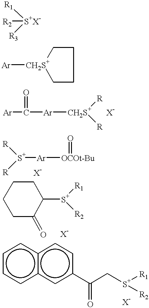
[R2][S+X-]([R1])[R3].C1CCC[CH2S+]1[Ar].[Ar]C(=O)[Ar][CH2S+]([R])[R].[R][S+]([R])[Ar][OCOt-Bu]=O.C1CC(=O)C([S+]([R2])[R1])CC1.c1ccc2c(c1)ccc(C(C[S+]([R1])[R2])=O)c2
